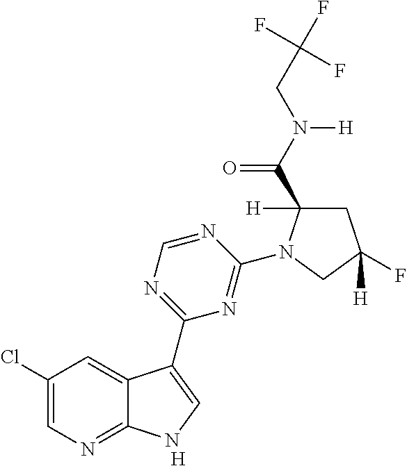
[H].C1(Cl)=CN=C2C(=C1)C(C1=NC=NC(N3C(C(N(CC(F)(F)F)[H])=O)([H])CC([H])(F)C3)=N1)=CN2
